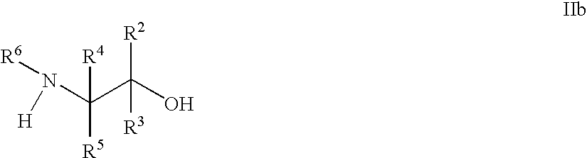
[H]N(C(C(O)([R2])[R3])([R5])[R4])[R6]
